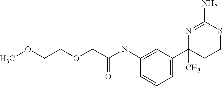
COCCOCC(NC1=CC(C2(C)CCSC(N)=N2)=CC=C1)=O
